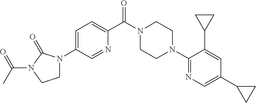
C1=C(N2CCN(C(C)=O)C2=O)C=NC(C(N2CCN(C3=NC=C(C4CC4)C=C3C3CC3)CC2)=O)=C1
